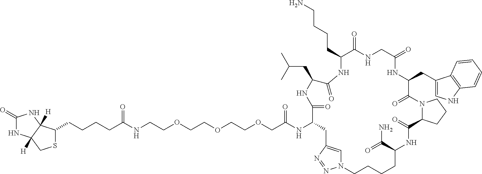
C1(=O)NC2([H])C([H])(N1)C(CCCCC(=O)NCCOCCOCCOCC(=O)NC1C(=O)NC(CC(C)C)C(=O)NC(CCCCN)C(=O)NCC(=O)NC(CC3=CNC4=C3C=CC=C4)C(=O)N3C(C(=O)NC(C(=O)N)CCCCN4C=C(C1)N=N4)CCC3)SC2
